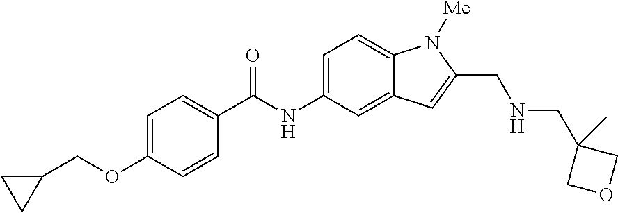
C1=C(OCC2CC2)C=CC(C(NC2=CC=C3C(=C2)C=C(CNCC2(C)COC2)N3[Me])=O)=C1
